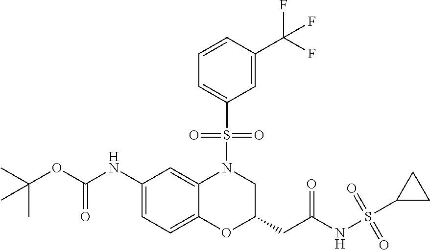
C1(NC(OC(C)(C)C)=O)=CC=C2C(=C1)N(S(C1=CC=CC(C(F)(F)F)=C1)(=O)=O)CC(CC(NS(C1CC1)(=O)=O)=O)O2
